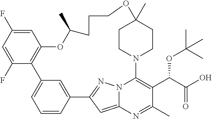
C1=C(F)C2=C(C=C1F)OC(C)CCCOC1(C)CCN(C3=C(C(C(O)=O)OC(C)(C)C)C(C)=NC4=CC(=NN43)C3=CC2=CC=C3)CC1
